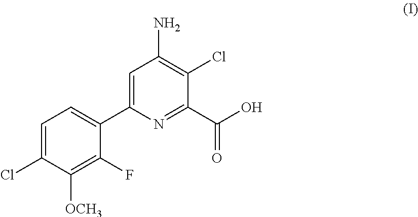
C1=C(C2=CC=C(Cl)C([OCH3])=C2F)N=C(C(O)=O)C(Cl)=C1N
